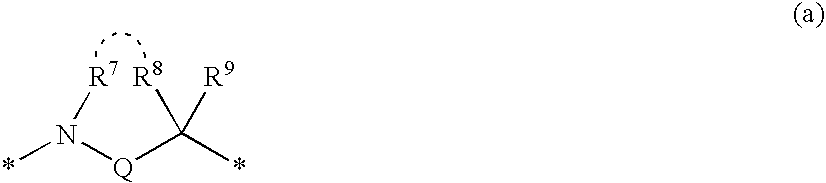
*N([Q]C(*)([R9])[R8])[R7]
